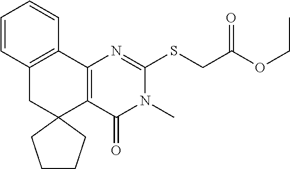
C12=C(C3=C(CC14CCCC4)C=CC=C3)N=C(SCC(OCC)=O)N(C)C2=O
